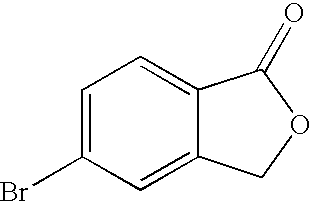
C1=C(Br)C=C2C(=C1)C(=O)OC2
